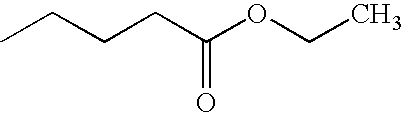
CCCCC(OCC)=O
